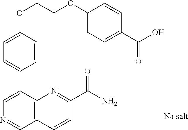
C1(OCCOC2=CC=C(C(O)=O)C=C2)=CC=C(C2=CN=CC3=C2N=C(C(N)=O)C=C3)C=C1.[Na salt]
